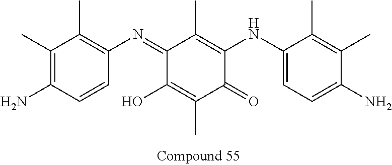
C1(=NC2=C(C)C(C)=C(N)C=C2)C(O)=C(C)C(=O)C(NC2=CC=C(N)C(C)=C2C)=C1C
